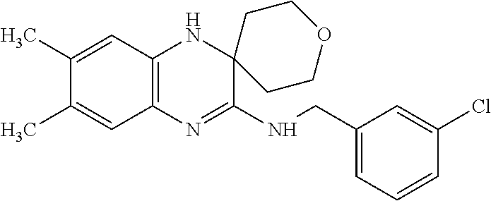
C1(C)=CC2=C(C=C1C)N=C(NCC1=CC=CC(Cl)=C1)C1(N2)CCOCC1
